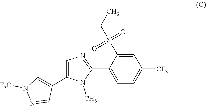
S(CC)(=O)(C1=CC([CF3])=CC=C1C1=NC=C(C2=CN([F3C])N=C2)N1C)=O
